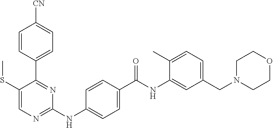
C1=CC(C2=NC(NC3=CC=C(C(NC4=CC(CN5CCOCC5)=CC=C4C)=O)C=C3)=NC=C2SC)=CC=C1[CN]
